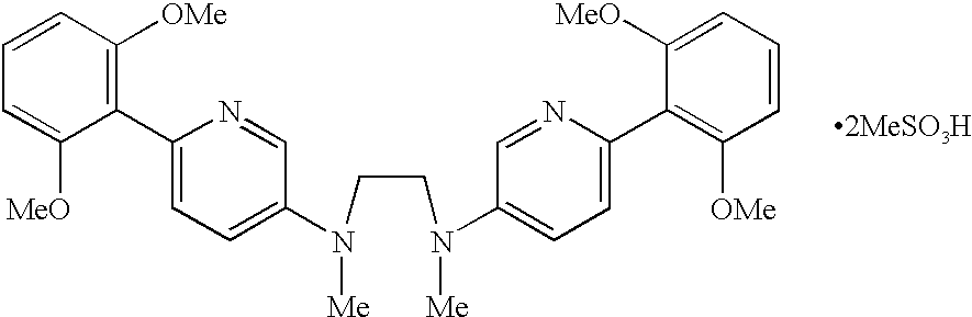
C1=CC([OMe])=C(C2=CC=C(N(CCN(C3=CC=C(C4=C([OMe])C=CC=C4[MeO])N=C3)[Me])[Me])C=N2)C([MeO])=C1
